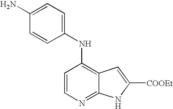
C1(N)=CC=C(NC2=C3C(=NC=C2)NC([COOEt])=C3)C=C1
